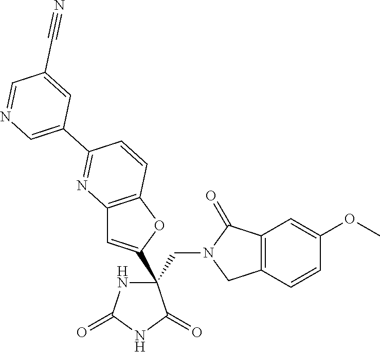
C12=C(OC(C3(CN4CC5=C(C4=O)C=C(OC)C=C5)NC(=O)NC3=O)=C1)C=CC(C1=CN=CC(C#N)=C1)=N2
